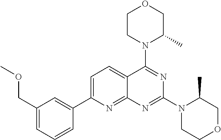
C1=C(C2=CC(COC)=CC=C2)N=C2C(=C1)C(N1C(C)COCC1)=NC(N1CCOCC1C)=N2
